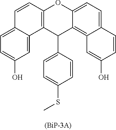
C1=C2C(=CC(O)=C1)C1=C(C=C2)OC2=CC=C3C(=C2C1C1=CC=C(SC)C=C1)C=C(O)C=C3
